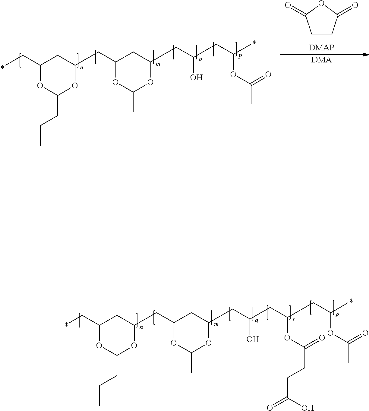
C1(CC)OC(CCC)OC(CC2OC(C)OC(CC(O)CC(CC(C)OC(=O)C)OC(=O)CCC(O)=O)C2)C1.C1(CC)OC(CCC)OC(CC2OC(C)OC(CC(O)CC(C)OC(=O)C)C2)C1.C1CC(=O)OC1=O.[DMA]
